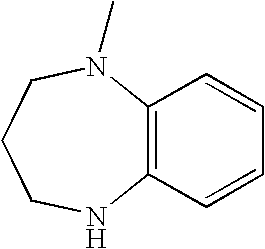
C12=C(C=CC=C1)NCCCN2C
